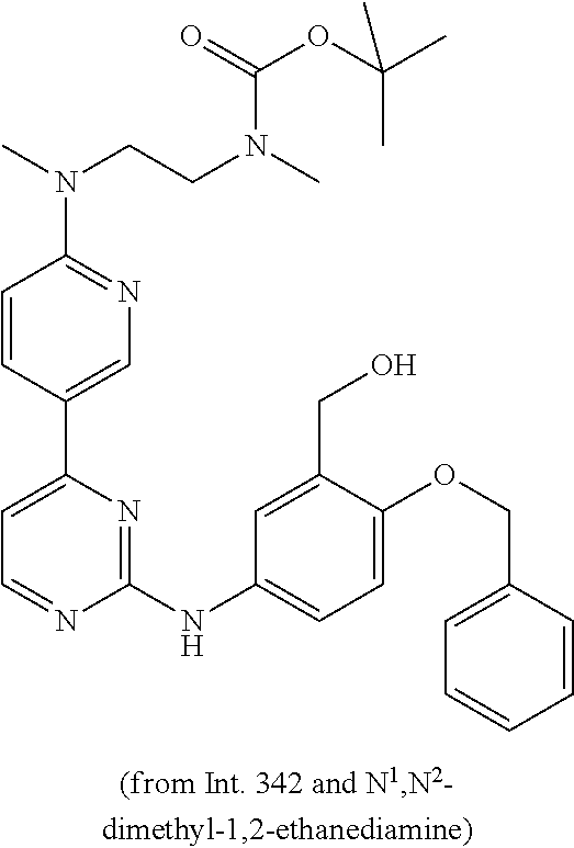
C1=C(C2=CC=NC(NC3=CC=C(OCC4=CC=CC=C4)C(CO)=C3)=N2)C=CC(N(C)CCN(C)C(=O)OC(C)(C)C)=N1
